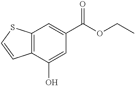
C12=C(C(O)=CC(C(OCC)=O)=C1)C=CS2
